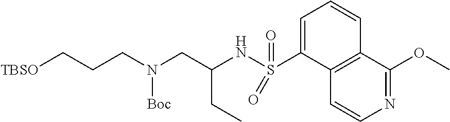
C1=C(S(NC(CN(CCC[TBSO])[Boc])CC)(=O)=O)C2=C(C=C1)C(OC)=NC=C2
